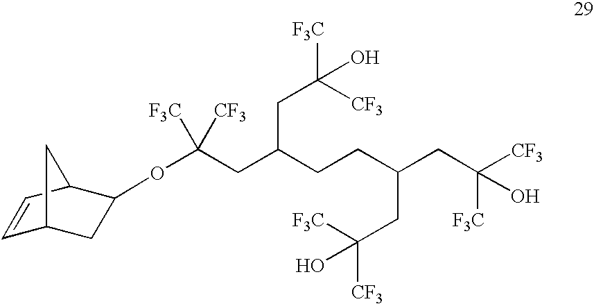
C1=CC2C(OC(CC(CCC(CC([CF3])([F3C])O)CC([F3C])([CF3])O)CC([F3C])([CF3])O)([F3C])[CF3])CC1C2
